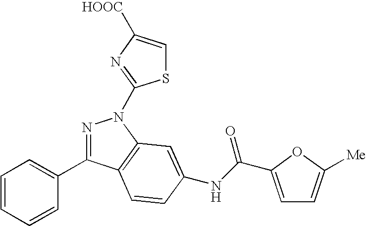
N1=C(C2=CC=CC=C2)C2=C(N1C1=NC([HOOC])=CS1)C=C(NC(=O)C1=CC=C([Me])O1)C=C2
